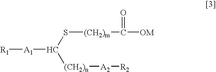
[R1][A1]C([(CH2)n][A2][R2])S[(CH2)m]C([OM])=O
